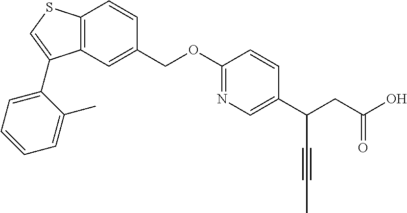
C12=C(C=C(COC3=NC=C(C(CC(O)=O)C#CC)C=C3)C=C1)C(C1=CC=CC=C1C)=CS2
